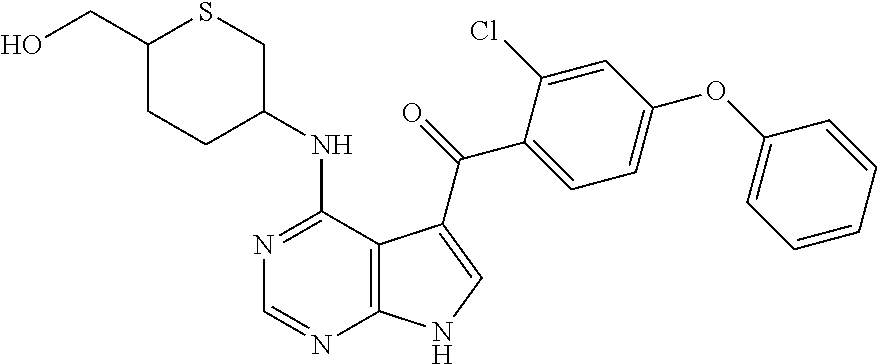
C1(CO)CCC(NC2=NC=NC3=C2C(C(=O)C2=CC=C(OC4=CC=CC=C4)C=C2Cl)=CN3)CS1
